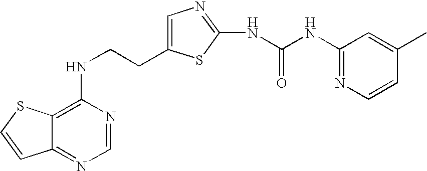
C(CNC1=C2C(=NC=N1)C=CS2)C1=CN=C(NC(=O)NC2=NC=CC(C)=C2)S1
